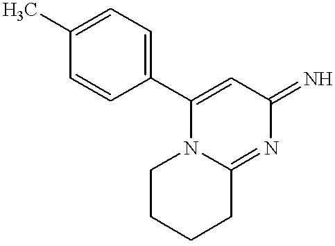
C1(C2=CC(=N)N=C3N2CCCC3)=CC=C(C)C=C1
